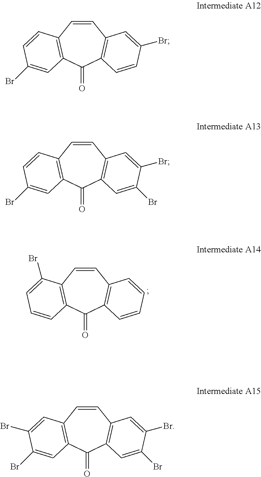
C1=CC2=C(C(=O)C3=C1C=C(Br)C=C3)C=C(Br)C=C2.C1=CC2=C(C(=O)C3=C1C=C(Br)C(Br)=C3)C=C(Br)C=C2.C1=CC2=C(C(=O)C3=C1C=C(Br)C(Br)=C3)C=C(Br)C(Br)=C2.C1=CC2=C(C(=O)C3=C1C=CC=C3)C=CC=C2Br
